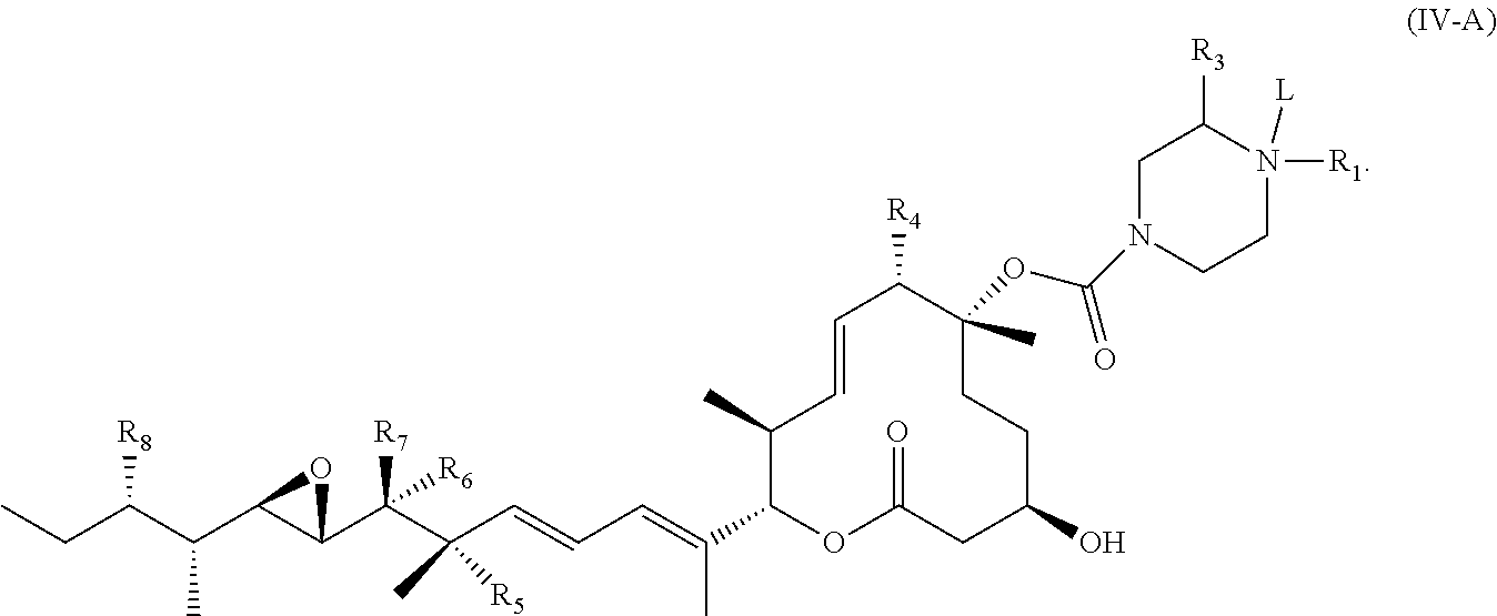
C1(C)C(C(=CC=CC(C(C2C(C(C(CC)[R8])C)O2)([R7])[R6])(C)[R5])C)OC(=O)CC(O)CCC(C)(OC(N2CCN([R1])([L])C([R3])C2)=O)C([R4])C=C1
